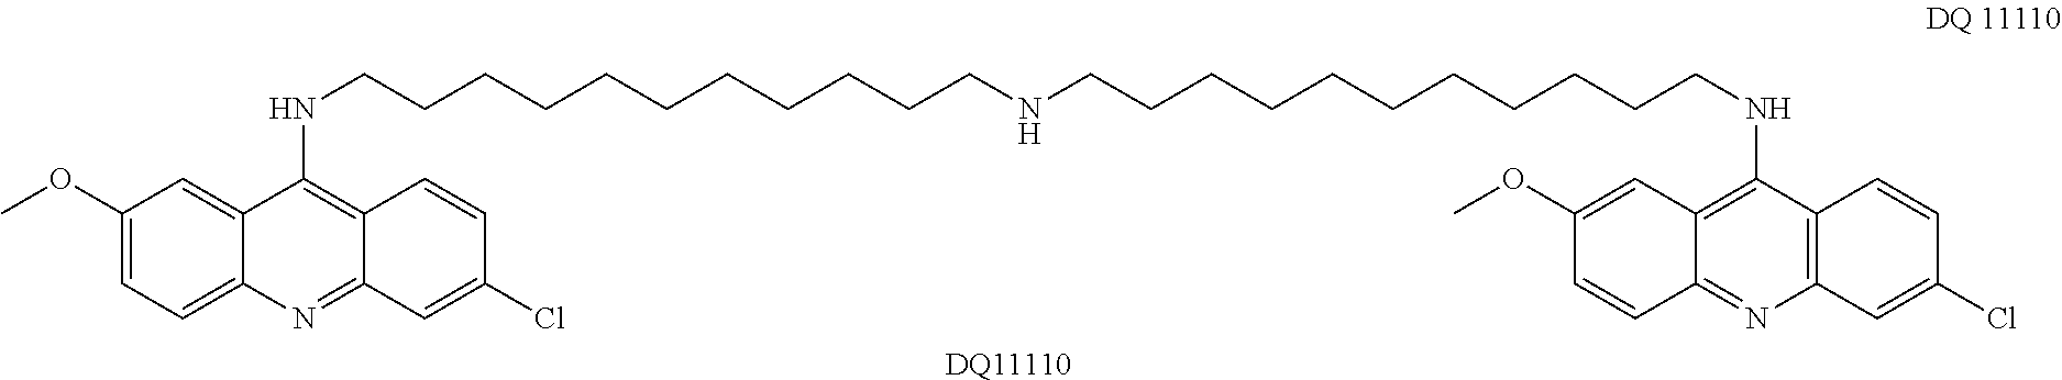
C12=NC3=CC=C(OC)C=C3C(NCCCCCCCCCCCNCCCCCCCCCCCNC3=C4C(=NC5=C3C=CC(Cl)=C5)C=CC(OC)=C4)=C1C=CC(Cl)=C2.[DQ11110]
